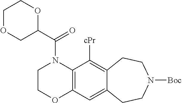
C12=C(C([cPr])=C3C(=C1)CCN([Boc])CC3)N(C(=O)C1COCCO1)CCO2
